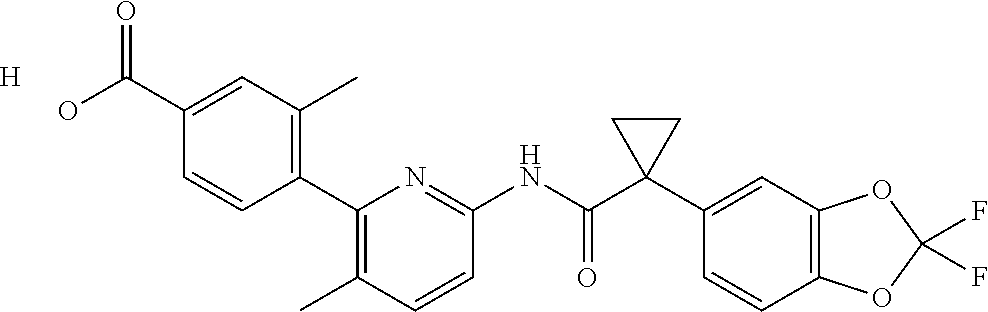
C1(C(O)=O)=CC(C)=C(C2=C(C)C=CC(NC(C3(C4=CC5=C(C=C4)OC(F)(F)O5)CC3)=O)=N2)C=C1.[H]
